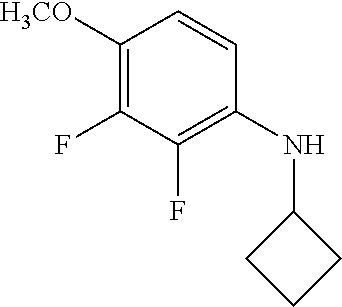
C1([H3CO])=C(F)C(F)=C(NC2CCC2)C=C1
